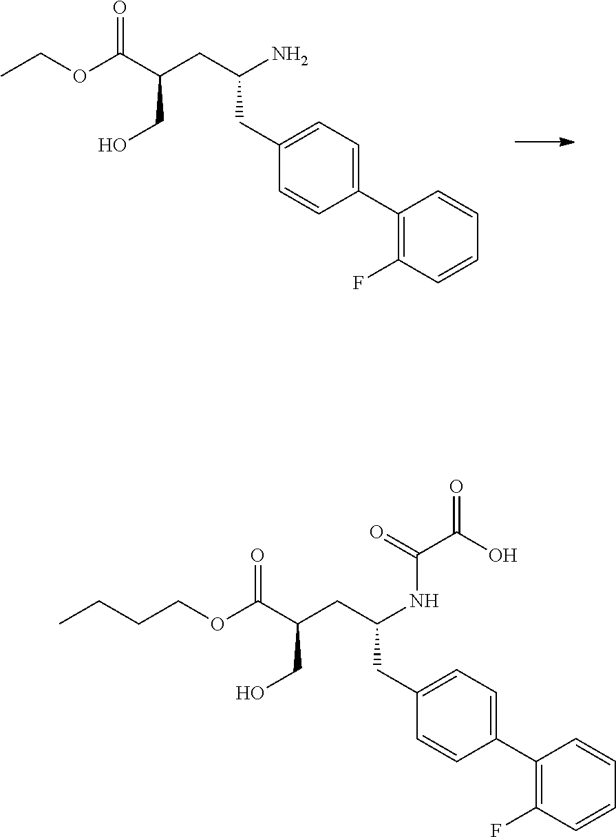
O(C(C(CC(NC(C(O)=O)=O)CC1=CC=C(C2=C(F)C=CC=C2)C=C1)CO)=O)CCCC.O(C(C(CC(N)CC1=CC=C(C2=C(F)C=CC=C2)C=C1)CO)=O)CC
